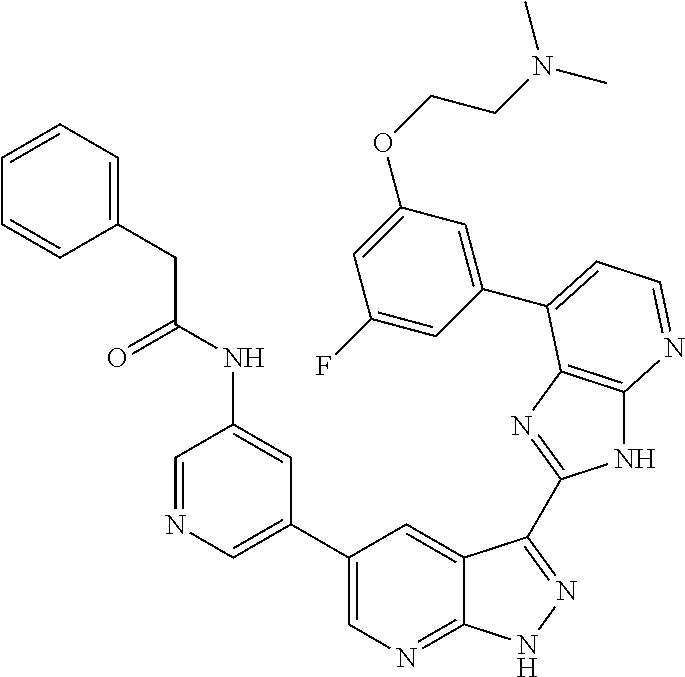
C1(C2=CN=CC(NC(CC3=CC=CC=C3)=O)=C2)=CN=C2C(=C1)C(C1=NC3=C(N1)N=CC=C3C1=CC(OCCN(C)C)=CC(F)=C1)=NN2
